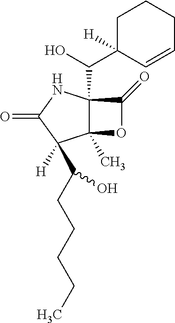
C12(C)C(C(O)C3([H])C=CCCC3)(NC(=O)C1([H])C(CCCCC)O)C(=O)O2
